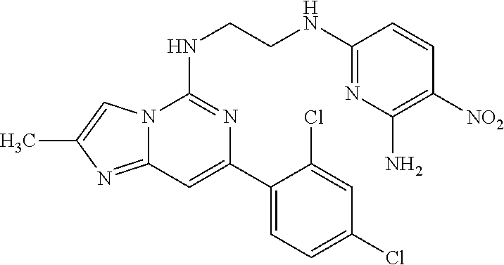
C1=C(C2=CC3=NC(C)=CN3C(NCCNC3=NC(N)=C([NO2])C=C3)=N2)C(Cl)=CC(Cl)=C1
